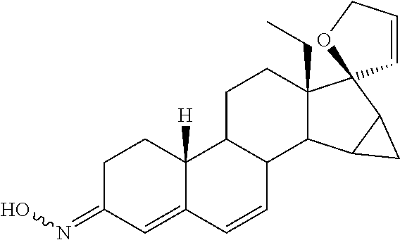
C1C(=NO)C=C2C([H])(C1)C1C(C=C2)C2C(CC)(CC1)C1(C3C2C3)C=CCO1
